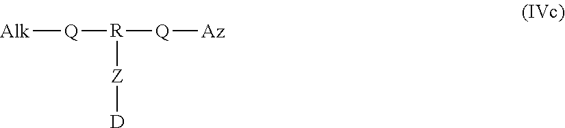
[Alk][Q][R]([Q][Az])[Z][D]
